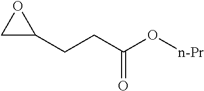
C1C(CCC(O[n-Pr])=O)O1
